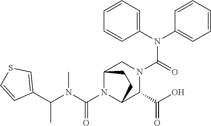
C(N1C2C(C(O)=O)N(C(N(C3=CC=CC=C3)C3=CC=CC=C3)=O)CC1CC2)(N(C(C1=CSC=C1)C)C)=O
